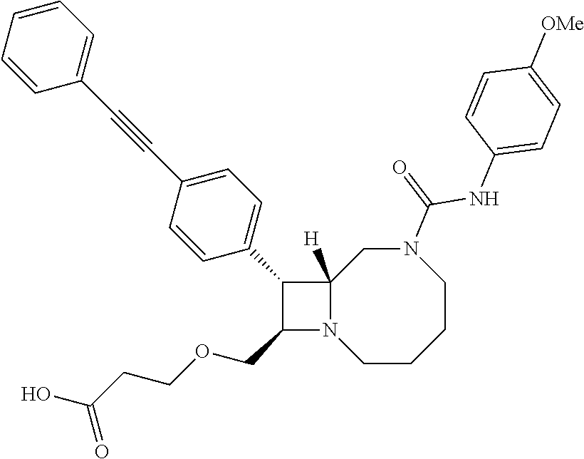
C12([H])N(CCCCN(C(=O)NC3=CC=C([OMe])C=C3)C1)C(COCCC(O)=O)C2C1=CC=C(C#CC2=CC=CC=C2)C=C1
